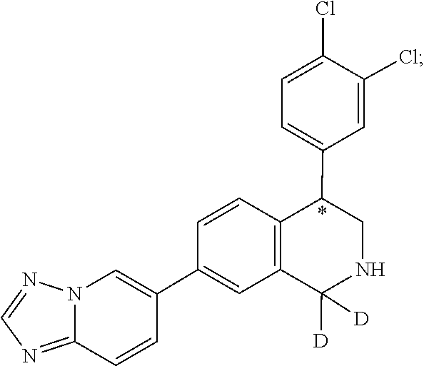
C1(Cl)=CC=C(C2CNC([D])([D])C3=C2C=CC(C2=CN4C(=NC=N4)C=C2)=C3)C=C1Cl
